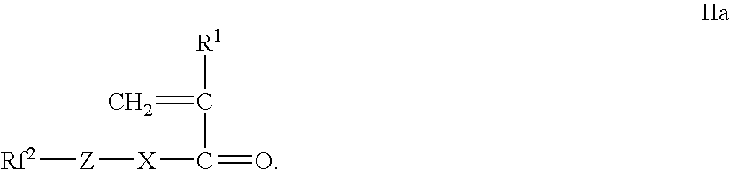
C=C([R1])C(=O)[X][Z][Rf2]
